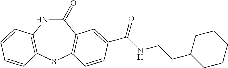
N1C(=O)C2=C(SC3=C1C=CC=C3)C=CC(C(NCCC1CCCCC1)=O)=C2
